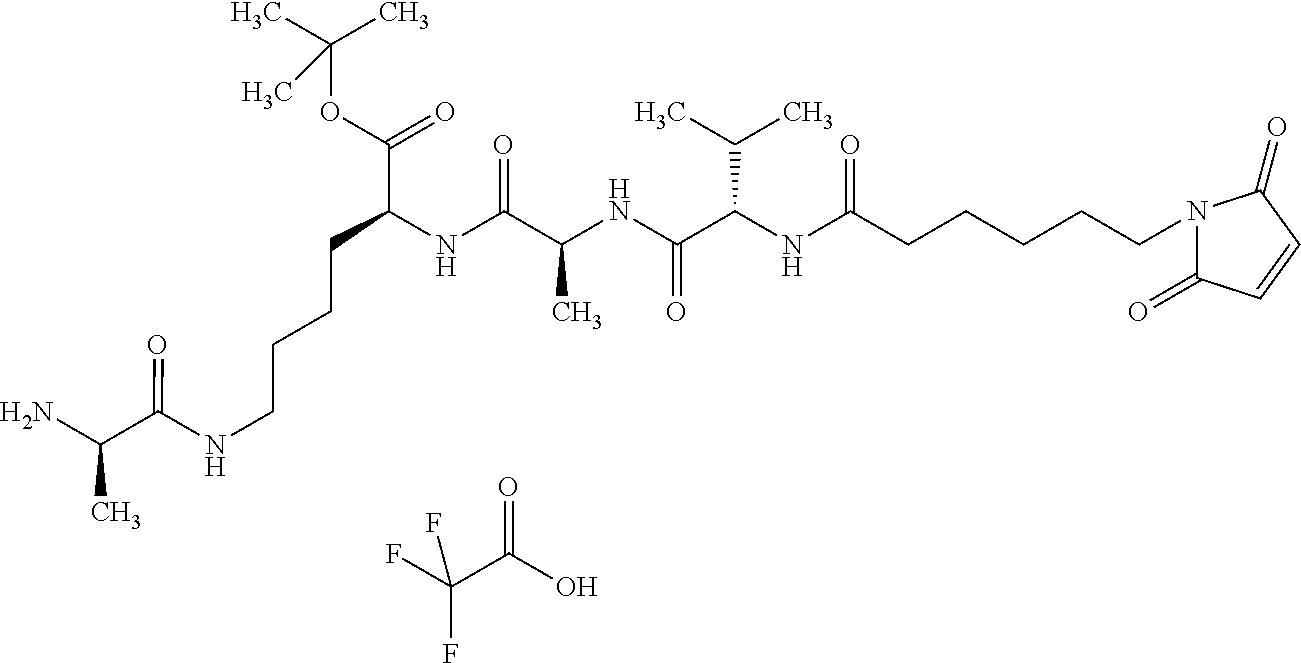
C(C(NC(C(NC(C(NC(CCCCCN1C(=O)C=CC1=O)=O)C(C)C)=O)C)=O)C(OC(C)(C)C)=O)CCCNC(C(N)C)=O.O=C(O)C(F)(F)F
